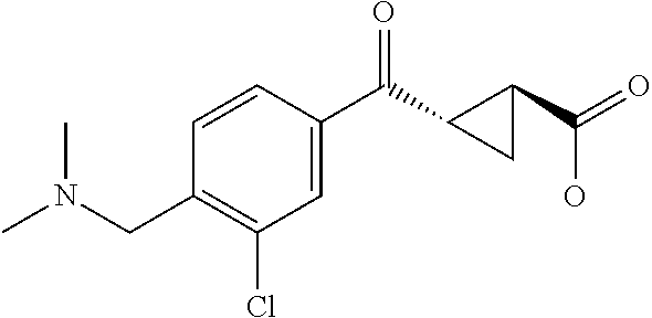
C1(Cl)=C(CN(C)C)C=CC(C(=O)C2C(C(O)=O)C2)=C1
